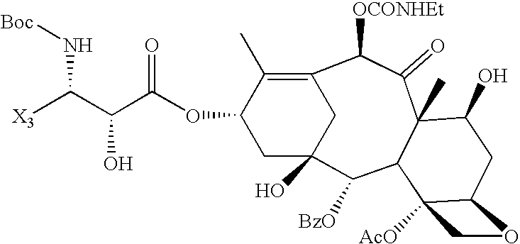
[X3]C(C(C(OC1CC2(O)CC(=C1C)C([OCONHEt])C(=O)C1(C)C(C2[BzO])C2([AcO])C(CC1O)OC2)=O)O)N[Boc]
